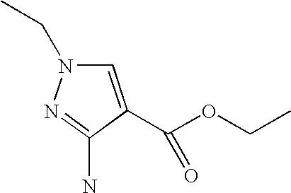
C1=C(C(OCC)=O)C(N)=NN1CC
